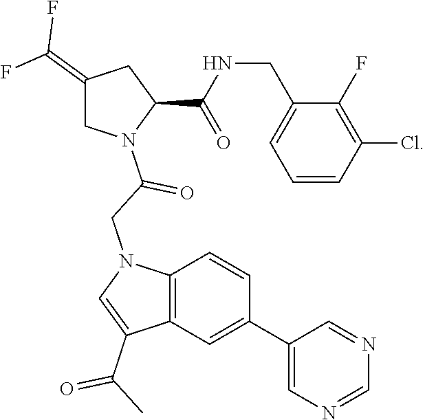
C1(=C(F)F)CN(C(CN2C=C(C(C)=O)C3=C2C=CC(C2=CN=CN=C2)=C3)=O)C(C(NCC2=CC=CC(Cl)=C2F)=O)C1
